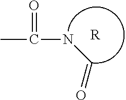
N(C=O)C(C)=O.[R]
